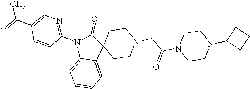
C1=C(C(C)=O)C=CC(N2C3=CC=CC=C3C3(C2=O)CCN(CC(N2CCN(C4CCC4)CC2)=O)CC3)=N1
